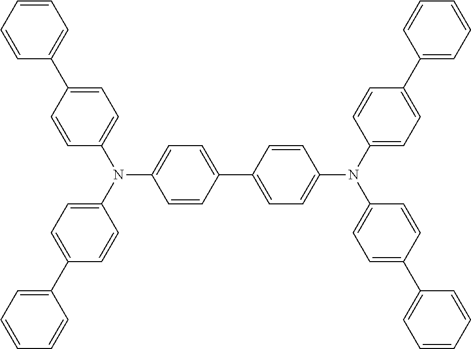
N(C1=CC=C(C2=CC=C(N(C3=CC=C(C4=CC=CC=C4)C=C3)C3=CC=C(C4=CC=CC=C4)C=C3)C=C2)C=C1)(C1=CC=C(C2=CC=CC=C2)C=C1)C1=CC=C(C2=CC=CC=C2)C=C1
